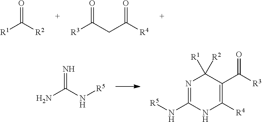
[R1]C([R2])=O.[R3]C(=O)CC([R4])=O.[R5]NC1=NC([R2])([R1])C(C([R3])=O)=C([R4])N1.NC(=N)N[R5]
